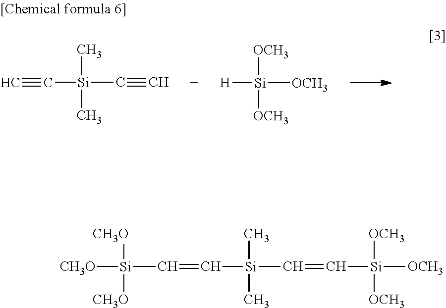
[H][Si]([OCH3])([OCH3])[OCH3].[Si](C)(C)(C#C)C#C.[CH3O][Si]([CH3O])(C=C[Si](C)(C)C=C[Si]([OCH3])([OCH3])[OCH3])[CH3O]
